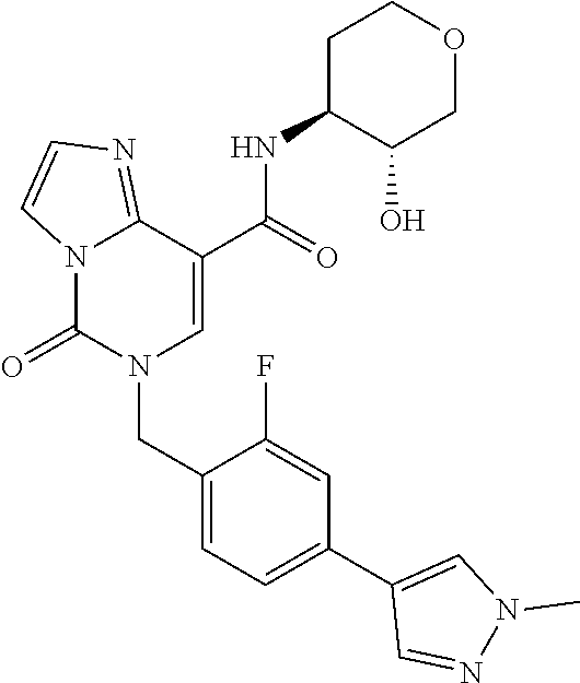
C12=NC=CN1C(=O)N(CC1=CC=C(C3=CN(C)N=C3)C=C1F)C=C2C(NC1C(O)COCC1)=O
